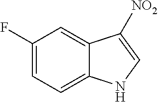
C1(F)=CC=C2C(=C1)C([NO2])=CN2
